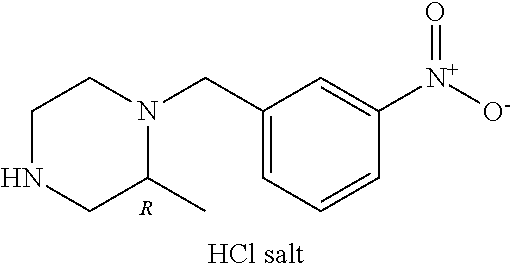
C1NCC(C)N(CC2=CC=CC([N+](=O)[O-])=C2)C1.[R]
